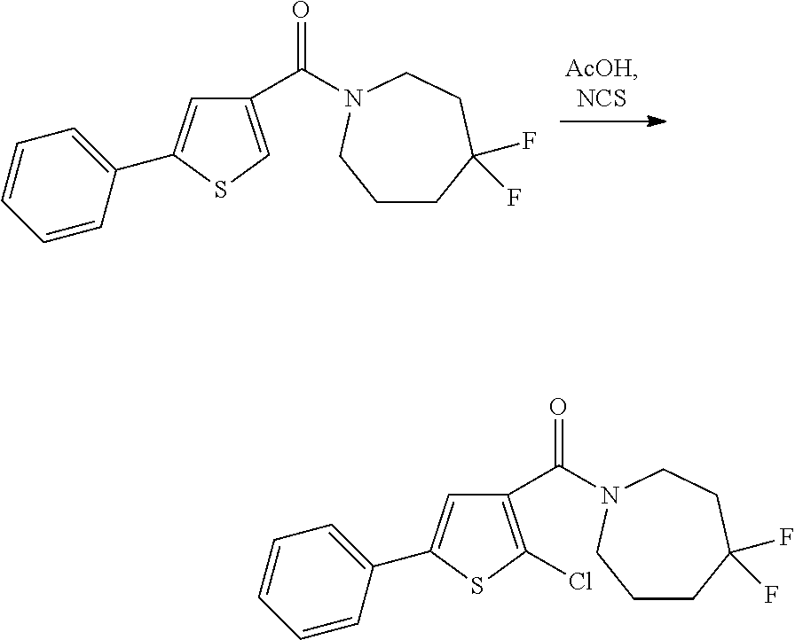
C1CC(F)(F)CCN(C(C2=CSC(C3=CC=CC=C3)=C2)=O)C1.C1CC(F)(F)CCN(C(C2=C(Cl)SC(C3=CC=CC=C3)=C2)=O)C1
